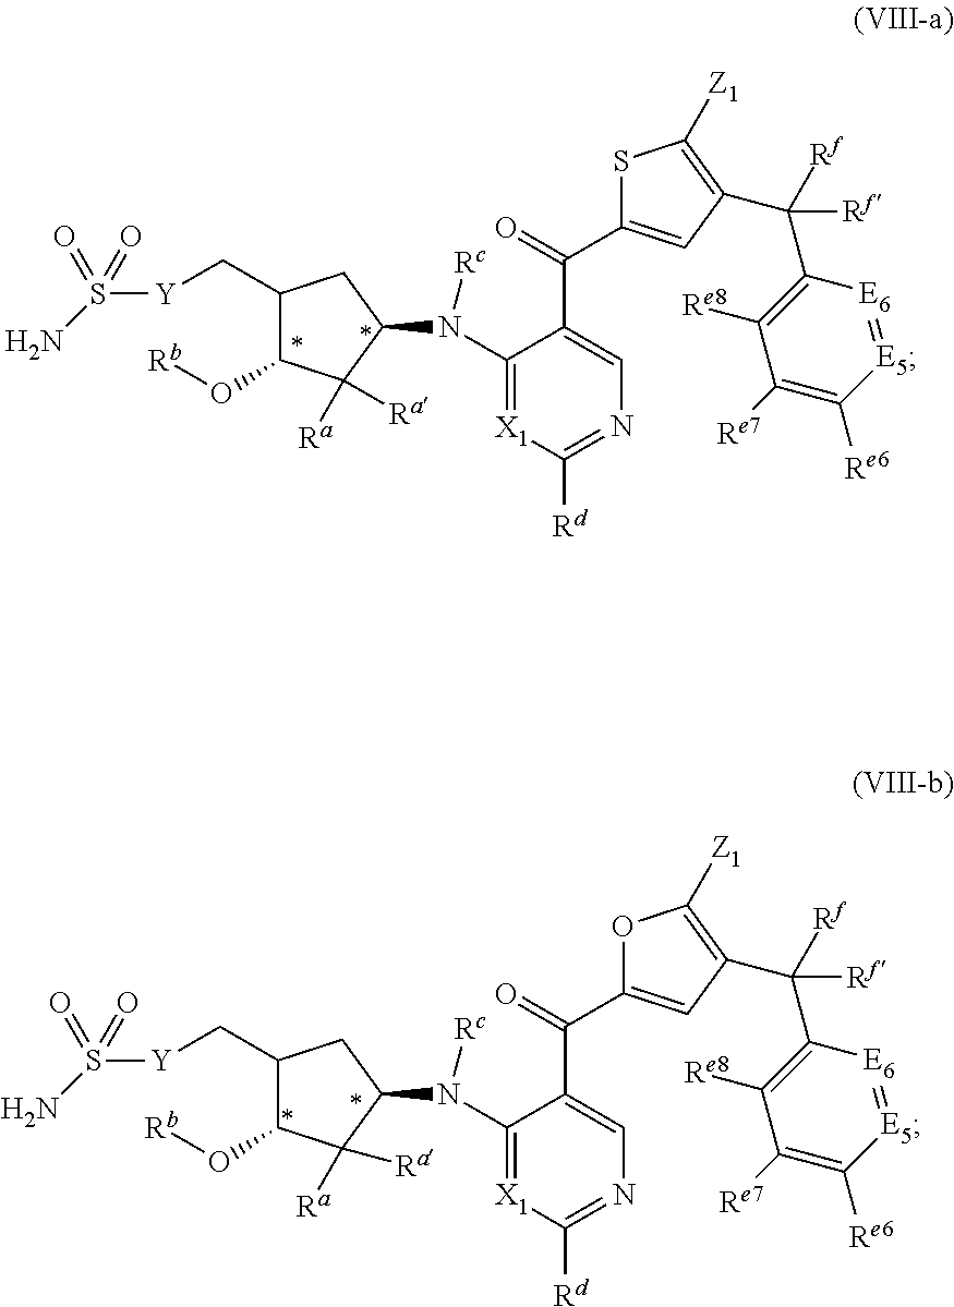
C1(C[Y]S(N)(=O)=O)C(O[Rb])C([Ra])([Ra])C(N(C2=[X1]C([Rd])=NC=C2C(=O)C2=CC(C([Rf])(C3=C([Re8])C([Re7])=C([Re6])[E5]=[E6]3)[Rf])=C([Z1])S2)[Rc])C1.C1(C[Y]S(N)(=O)=O)C(O[Rb])C([Ra])([Ra])C(N(C2=[X1]C([Rd])=NC=C2C(=O)C2=CC(C([Rf])(C3=C([Re8])C([Re7])=C([Re6])[E5]=[E6]3)[Rf])=C([Z1])O2)[Rc])C1
